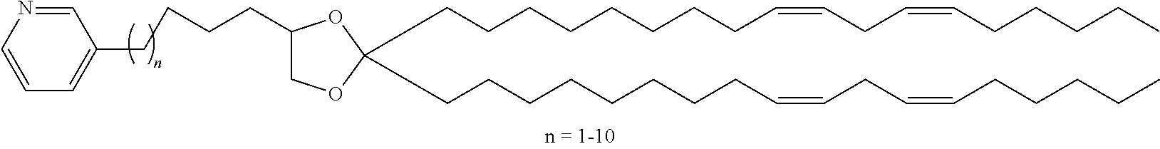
C(CCCCCCCC=CCC=CCCCCC)C1(CCCCCCCCC=CCC=CCCCCC)OC(CCCCC2=CC=CN=C2)CO1
